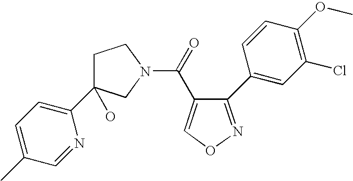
C1(C)=CC=C(C2(O)CCN(C(=O)C3=CON=C3C3=CC(Cl)=C(OC)C=C3)C2)N=C1
